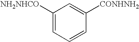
C1([NH2NHCO])=CC=CC([CONHNH2])=C1
